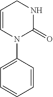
C1=CN(C2=CC=CC=C2)C(=O)NC1
